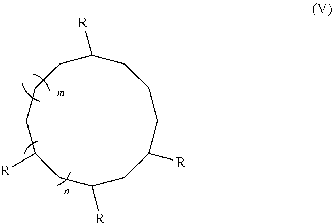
C1C([R])CC([R])CCCC([R])CCCC1[R]
